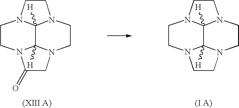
C1CN2C3([H])C4([H])N(C(=O)CN4CCN13)CC2.C1CN2C3([H])C4([H])N(CCN4CCN13)CC2
